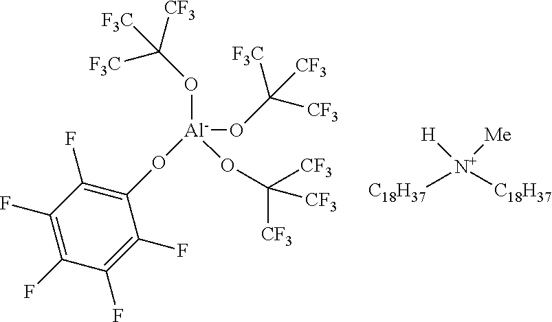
[C18H37][N+]([H])([C18H37])[Me].O([Al](OC([CF3])([CF3])[CF3])(OC1=C(F)C(F)=C(F)C(F)=C1F)OC([F3C])([CF3])[F3C])C([F3C])([CF3])[CF3]
